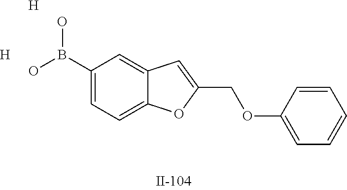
[H].[H].OB(C1=CC=C2C(=C1)C=C(COC1=CC=CC=C1)O2)O
